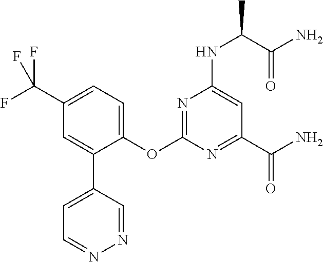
C1=C(OC2=NC(NC(C)C(N)=O)=CC(C(N)=O)=N2)C(C2=CC=NN=C2)=CC(C(F)(F)F)=C1
